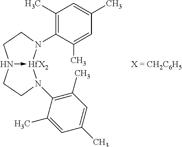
C1(C)=C(N2[HfX2]3-N(CC2)CCN3C2=C(C)C=C(C)C=C2C)C(C)=CC(C)=C1.[X = CH2C6H5]
